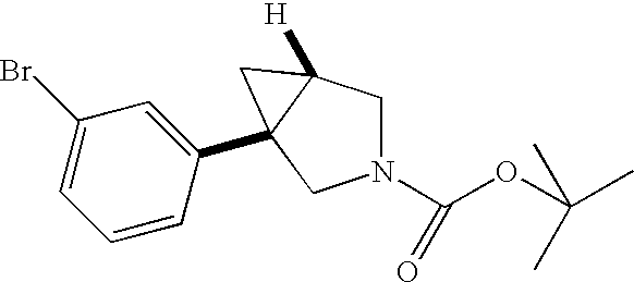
N1(C(OC(C)(C)C)=O)CC2([H])C(C3=CC(Br)=CC=C3)(C1)C2
